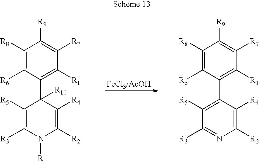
C1([R8])=C([R6])C(C2([R10])C([R5])=C([R3])N([R])C([R2])=C2[R4])=C([R1])C([R7])=C1[R9].C1([R8])=C([R6])C(C2=C([R5])C([R3])=NC([R2])=C2[R4])=C([R1])C([R7])=C1[R9]
